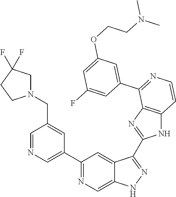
C1(C2=CN=CC(CN3CC(F)(F)CC3)=C2)=NC=C2C(=C1)C(C1=NC3=C(N1)C=CN=C3C1=CC(OCCN(C)C)=CC(F)=C1)=NN2
